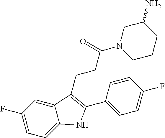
C1CN(C(CCC2=C(C3=CC=C(F)C=C3)NC3=CC=C(F)C=C32)=O)CC(N)C1
